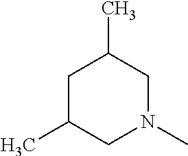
C1C(C)CN(C)CC1C
